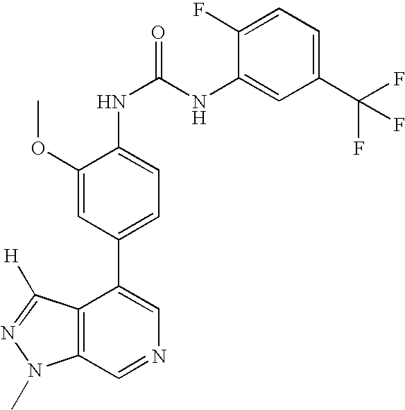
C12=C(C=NC=C1C1=CC=C(NC(NC3=CC(C(F)(F)F)=CC=C3F)=O)C(OC)=C1)N(C)N=C2[H]
